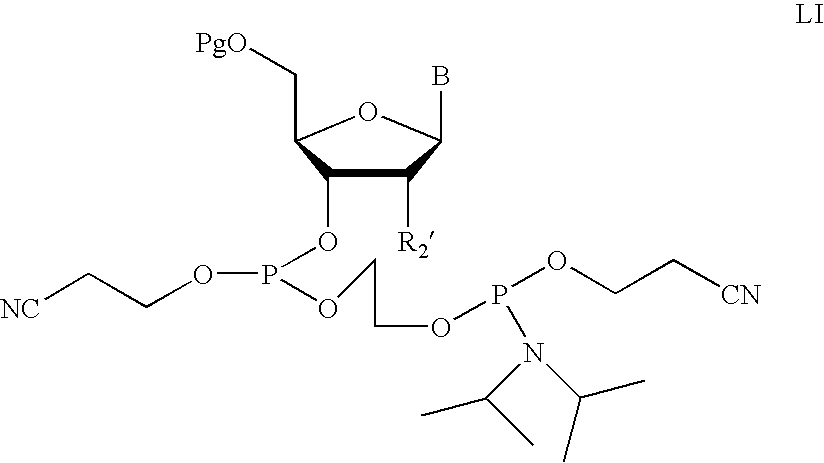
C1([R2])C(OP(OCC[NC])OCCOP(OCC[CN])N(C(C)C)C(C)C)C(C[PgO])OC1B
